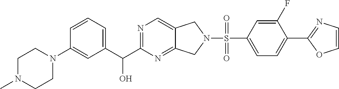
C1=CC(N2CCN(C)CC2)=CC(C(C2=NC=C3C(=N2)CN(S(=O)(C2=CC=C(C4=NC=CO4)C(F)=C2)=O)C3)O)=C1
